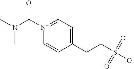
C1(CCS([O-])(=O)=O)=CC=[N+](C(=O)N(C)C)C=C1
